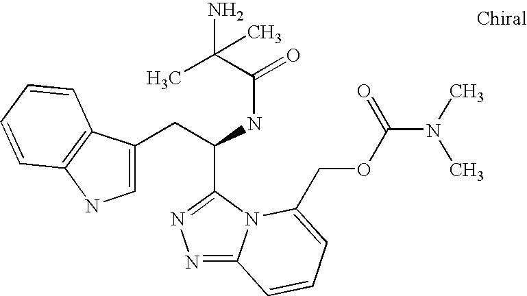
C(C(NC(C(N)(C)C)=O)C1=NN=C2N1C(COC(=O)N(C)C)=CC=C2)C1=CNC2=C1C=CC=C2
